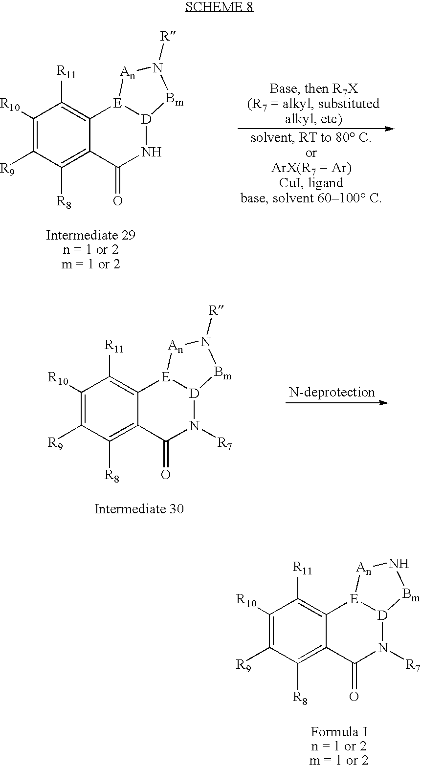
C1([R10])=C([R9])C([R8])=C2C(=C1[R11])[E]1[D](N([R7])C2=O)[Bm]N([R])[An]1.C1([R10])=C([R9])C([R8])=C2C(=C1[R11])[E]1[D](N([R7])C2=O)[Bm]N[An]1.C1([R10])=C([R9])C([R8])=C2C(=C1[R11])[E]1[D](NC2=O)[Bm]N([R])[An]1
